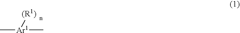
C[Ar1](C)[(R1)]
